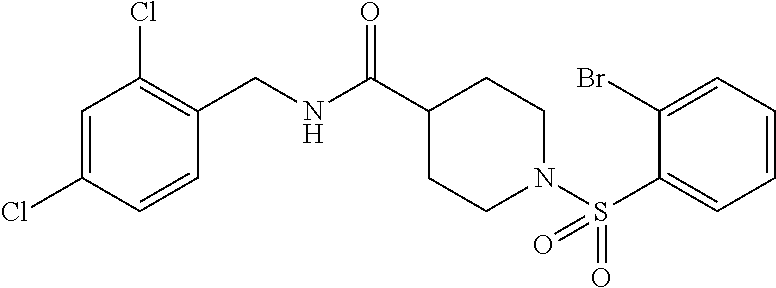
C(NC(C1CCN(S(C2=CC=CC=C2Br)(=O)=O)CC1)=O)C1=C(Cl)C=C(Cl)C=C1
